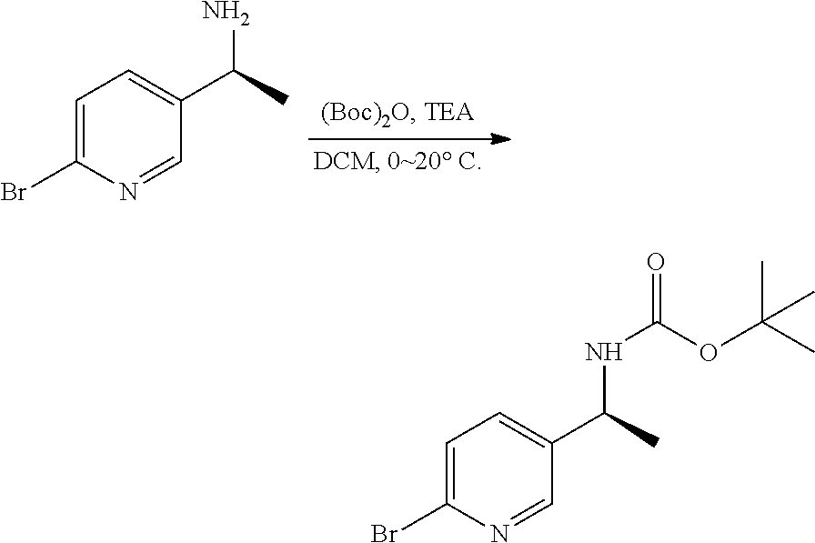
C1=C(Br)N=CC(C(C)N)=C1.C1=C(Br)N=CC(C(C)NC(=O)OC(C)(C)C)=C1
